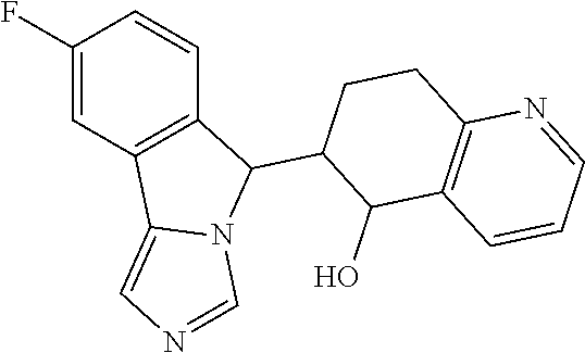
FC1=CC2=C(C=C1)C(C1CCC3=C(C1O)C=CC=N3)N1C2=CN=C1
